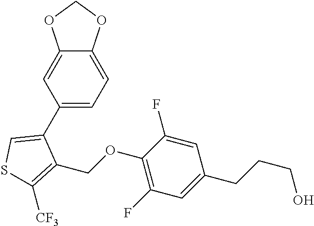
C1(C2=CSC([CF3])=C2COC2=C(F)C=C(CCCO)C=C2F)=CC=C2C(=C1)OCO2
